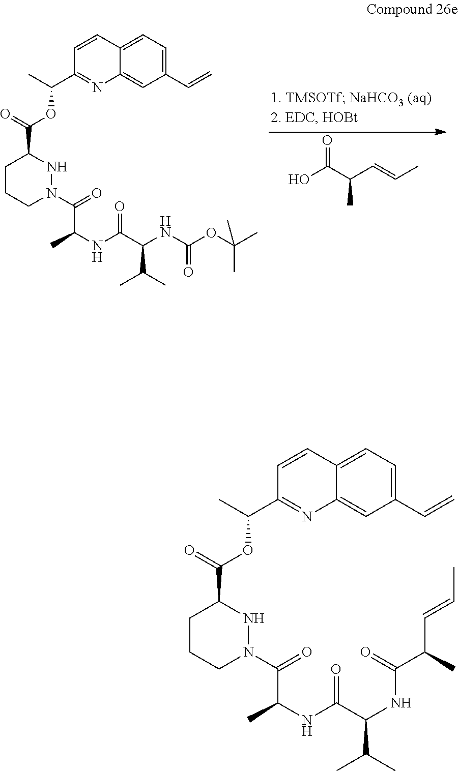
OC(C(C=CC)C)=O.C1CCN(C(=O)C(NC(C(NC(OC(C)(C)C)=O)C(C)C)=O)C)NC1C(=O)OC(C1=NC2=CC(C=C)=CC=C2C=C1)C.C1CCN(C(=O)C(NC(C(NC(C(C=CC)C)=O)C(C)C)=O)C)NC1C(=O)OC(C1=NC2=CC(C=C)=CC=C2C=C1)C
